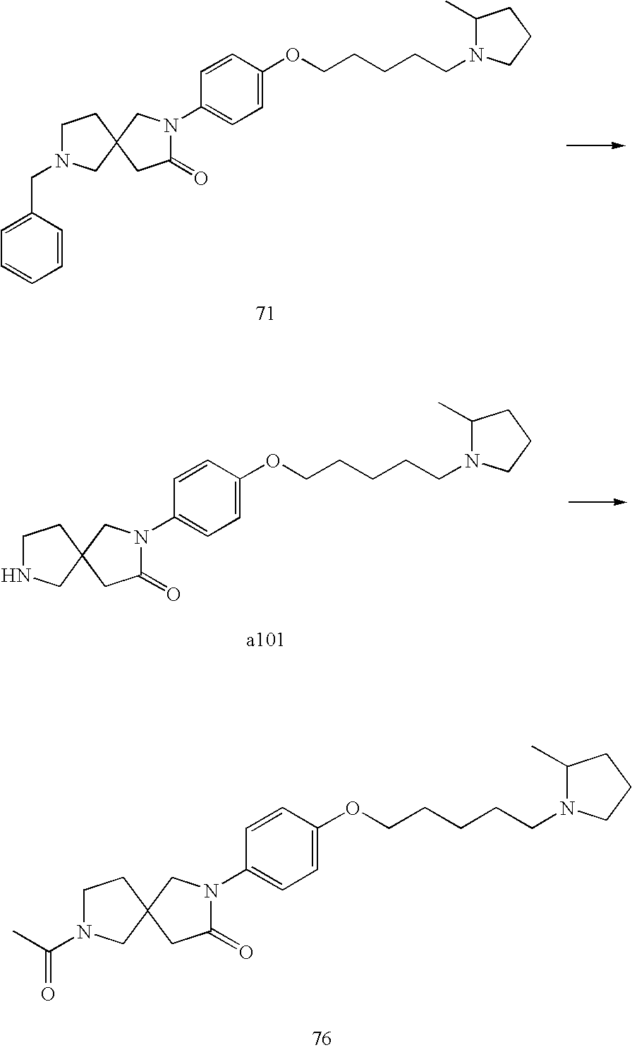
C1=C(OCCCCCN2C(C)CCC2)C=CC(N2C(=O)CC3(CN(CC4=CC=CC=C4)CC3)C2)=C1.C1=C(OCCCCCN2C(C)CCC2)C=CC(N2C(=O)CC3(CNCC3)C2)=C1.C1=C(OCCCCCN2C(C)CCC2)C=CC(N2C(=O)CC3(CN(C(=O)C)CC3)C2)=C1
